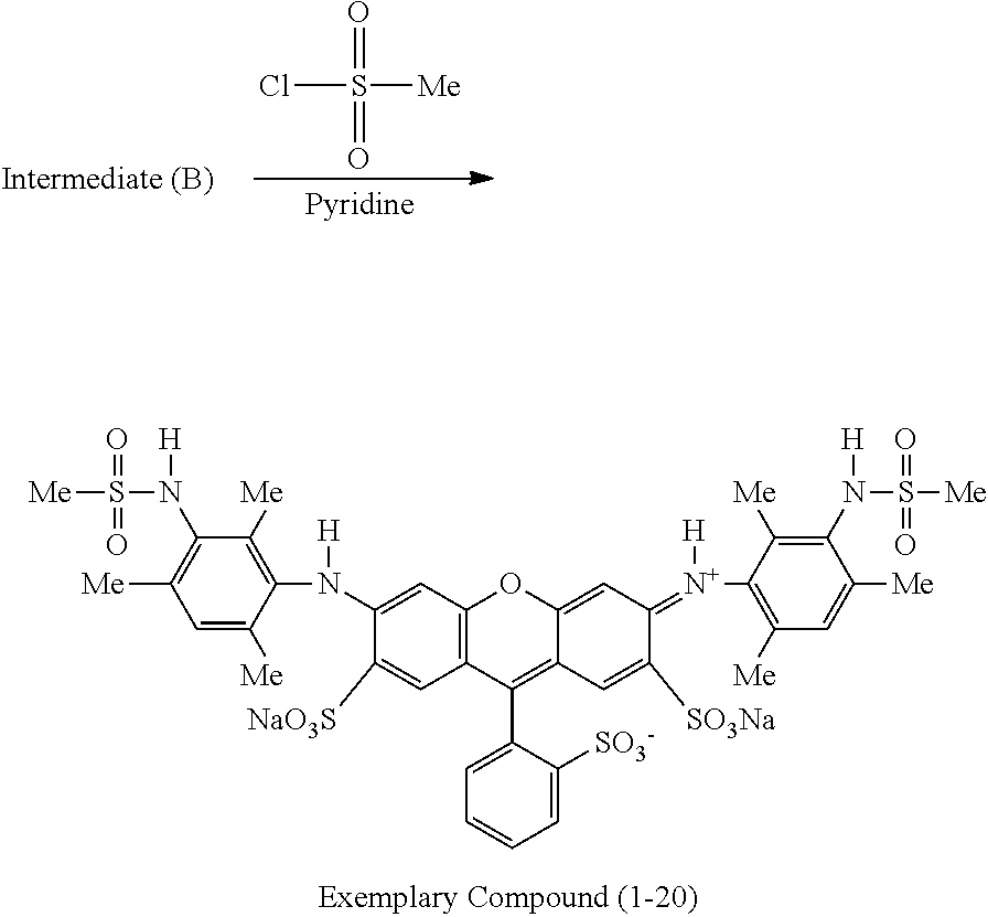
ClS([Me])(=O)=O.C1=C([Me])C(N(C2=CC3=C(C=C2[NaO3S])C(C2=CC=CC=C2[SO3-])=C2C(=CC(=[N+](C4=C([Me])C=C([Me])C(N(S([Me])(=O)=O)[H])=C4[Me])[H])C([SO3Na])=C2)O3)[H])=C([Me])C(N(S([Me])(=O)=O)[H])=C1[Me]
